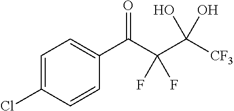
ClC1=CC=C(C(C(C([CF3])(O)O)(F)F)=O)C=C1
